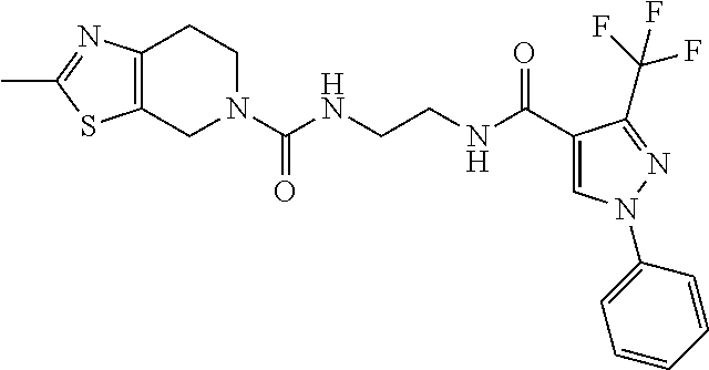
N1(C(NCCNC(C2=CN(C3=CC=CC=C3)N=C2C(F)(F)F)=O)=O)CCC2=C(C1)SC(C)=N2
